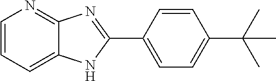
C1=CC=C2C(=N1)N=C(C1=CC=C(C(C)(C)C)C=C1)N2
